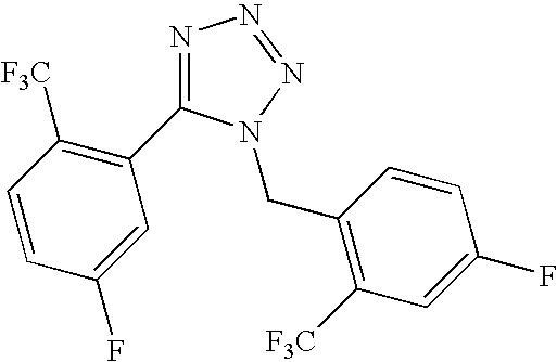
N1=C(C2=C([F3C])C=CC(F)=C2)N(CC2=C([F3C])C=C(F)C=C2)N=N1
